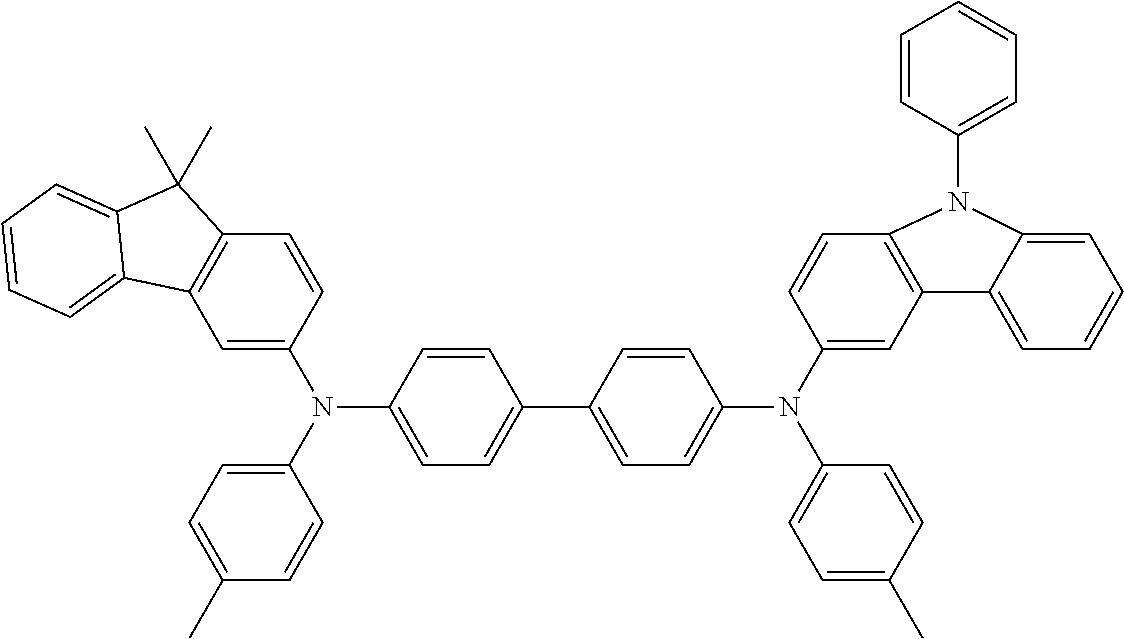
C1=C(N(C2=CC=C(C)C=C2)C2=CC=C(C3=CC=C(N(C4=CC=C(C)C=C4)C4=CC5=C(C=C4)N(C4=CC=CC=C4)C4=CC=CC=C54)C=C3)C=C2)C=CC2=C1C1=CC=CC=C1C2(C)C
